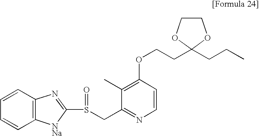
C1=CC=CC2=C1N=C(S(CC1=NC=CC(OCCC3(CCC)OCCO3)=C1C)=O)[NNa]2
